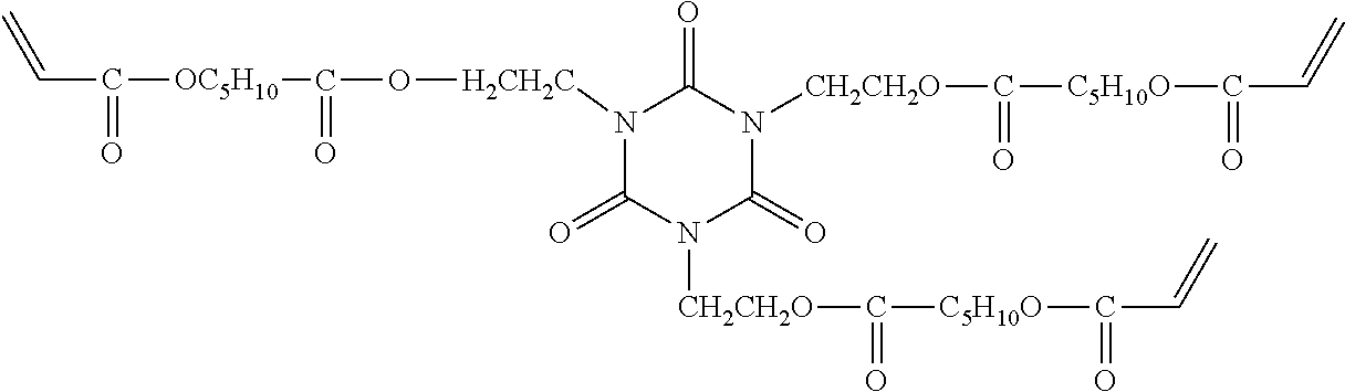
C(C(=O)[OC5H10]C(=O)O[H2CH2C]N1C(=O)N([CH2CH2O]C(=O)[C5H10O]C(=O)C=C)C(=O)N([CH2CH2O]C(=O)[C5H10O]C(=O)C=C)C1=O)=C
